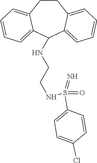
C1CC2=CC=CC=C2C(NCCNS(=O)(=N)C2=CC=C(Cl)C=C2)C2=CC=CC=C12
